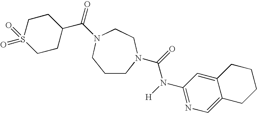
C(C1CCS(=O)(=O)CC1)(=O)N1CCN(C(=O)N([H])C2=NC=C3C(=C2)CCCC3)CCC1
